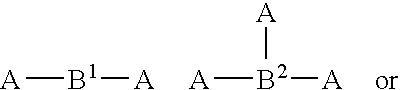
[A][B1][A].[B2]([A])([A])[A]
